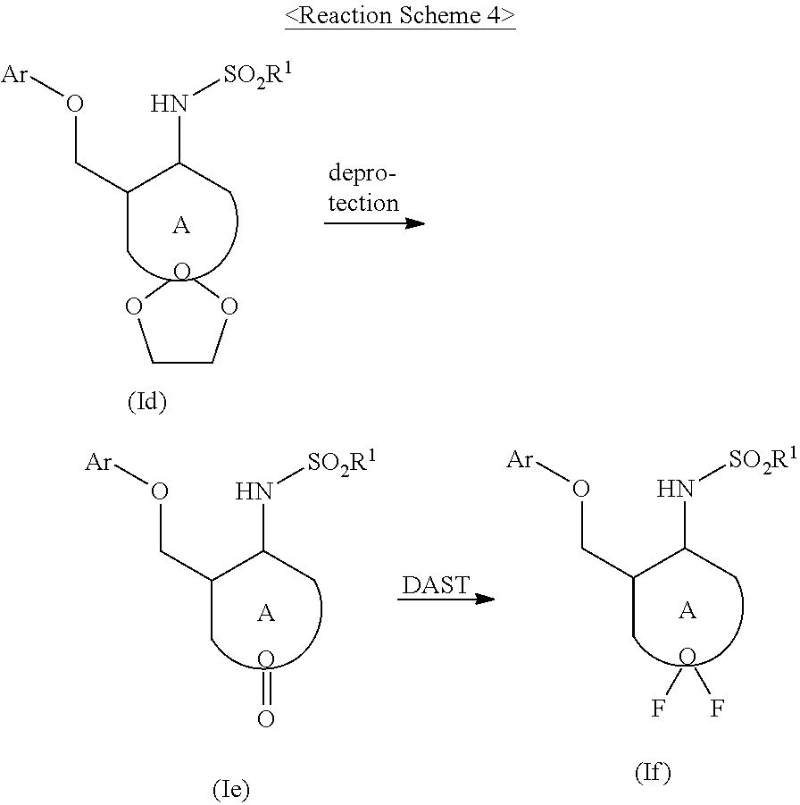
N(C(C(C)CO[Ar])C)[SO2R1].[A].C1COOO1.N(C(C(C)CO[Ar])C)[SO2R1].[A].O=O.[DAST].N(C(C(C)CO[Ar])C)[SO2R1].[A].FOF
